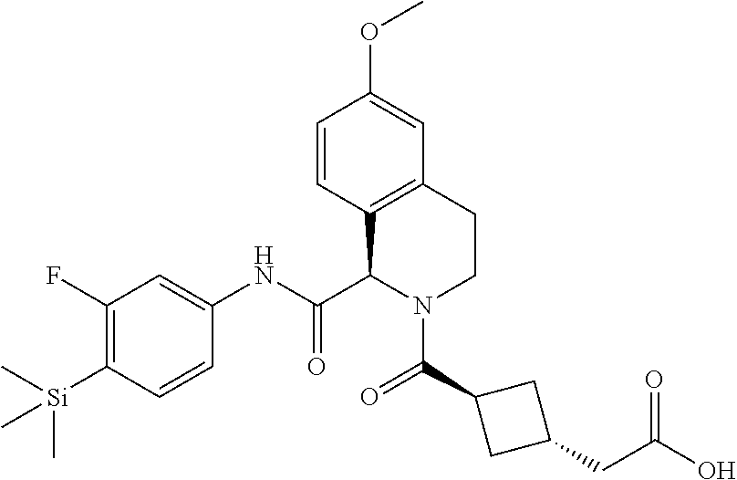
C1(F)=C([Si](C)(C)C)C=CC(NC(C2N(C(=O)C3CC(CC(O)=O)C3)CCC3=C2C=CC(OC)=C3)=O)=C1
